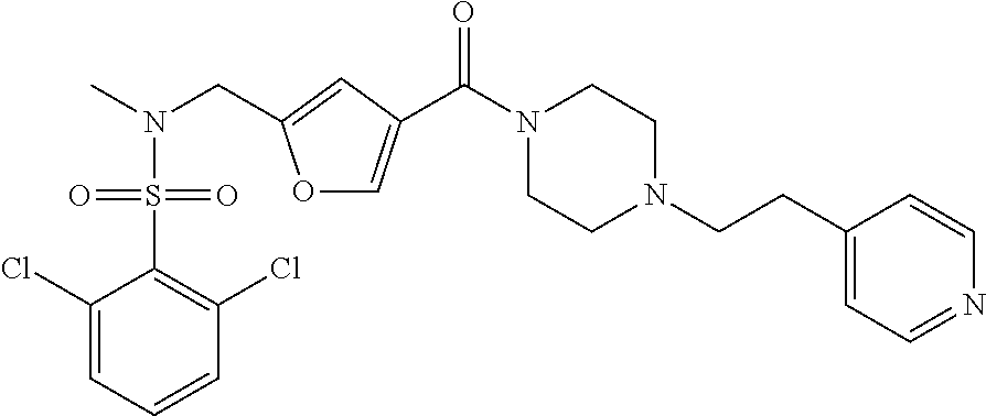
CN(CC1=CC(C(N2CCN(CCC3=CC=NC=C3)CC2)=O)=CO1)S(=O)(=O)C1=C(Cl)C=CC=C1Cl
